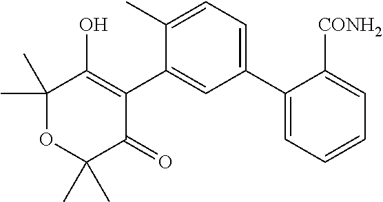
C1(C2=CC=C(C)C(C3=C(O)C(C)(C)OC(C)(C)C3=O)=C2)=CC=CC=C1[CONH2]
